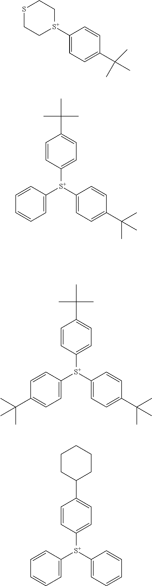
[S+]1(C2=CC=C(C(C)(C)C)C=C2)CCSCC1.[S+](C1=CC=C(C(C)(C)C)C=C1)(C1=CC=C(C(C)(C)C)C=C1)C1=CC=CC=C1.[S+](C1=CC=C(C(C)(C)C)C=C1)(C1=CC=C(C(C)(C)C)C=C1)C1=CC=C(C(C)(C)C)C=C1.[S+](C1=CC=CC=C1)(C1=CC=C(C2CCCCC2)C=C1)C1=CC=CC=C1
